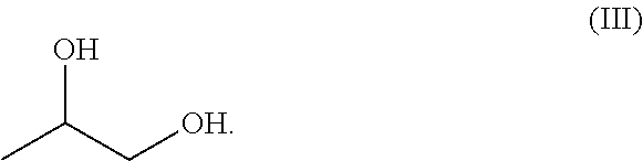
OC(C[OH])C
